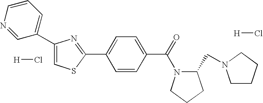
C1=CC(C(=O)N2C(CN3CCCC3)CCC2)=CC=C1C1=NC(C2=CC=CN=C2)=CS1.[H]Cl.[H]Cl
